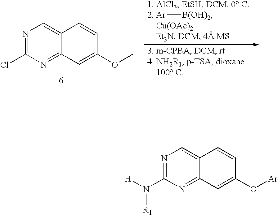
N1=C(Cl)N=C2C(=C1)C=CC(OC)=C2.[Ar][B(OH)2].N1=C(N([H])[R1])N=C2C(=C1)C=CC(O[Ar])=C2
